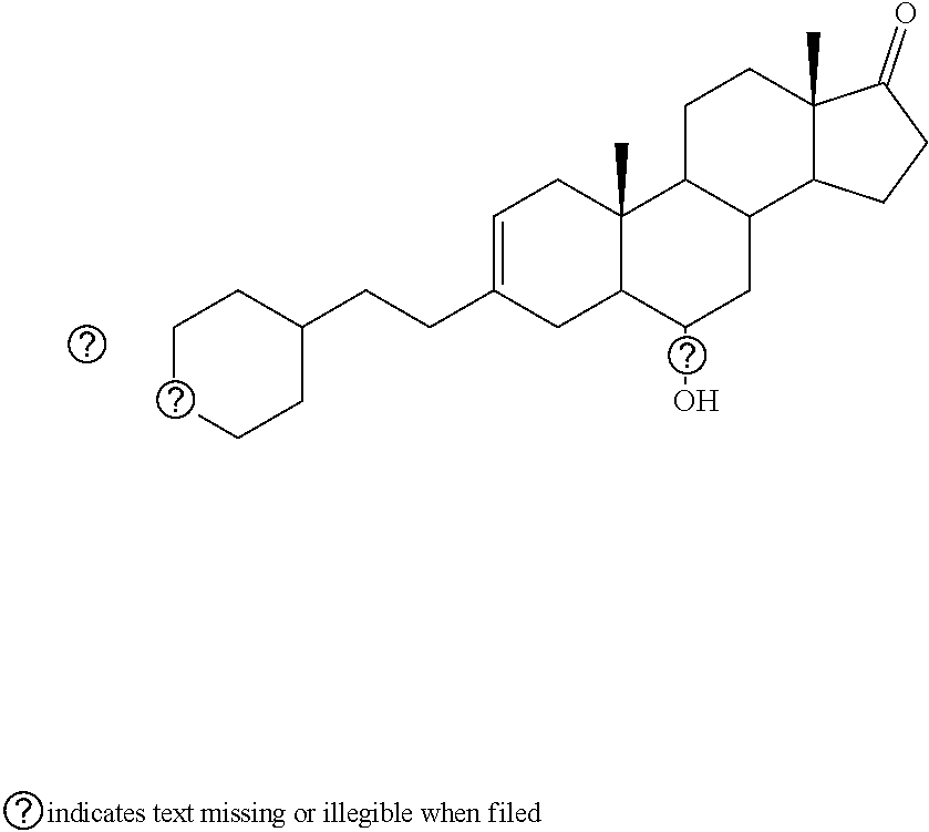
C1=C(CCC2CCCCC2)CC2C(C)(C1)C1C(CC2O)C2C(C)(CC1)C(=O)CC2
